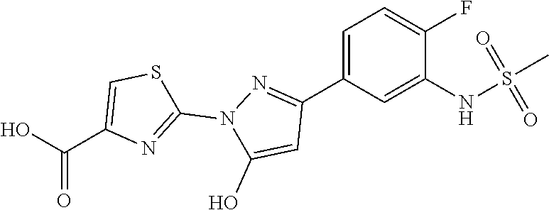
C1=C(C2=NN(C3=NC(C(=O)O)=CS3)C(O)=C2)C=C(NS(C)(=O)=O)C(F)=C1
